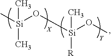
C[Si](O[Si](OC)([R])C)(C)C
